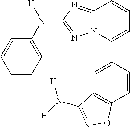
C1=CC=C(N([H])C2=NN3C(=N2)C=CC=C3C2=CC3=C(C=C2)ON=C3N([H])[H])C=C1
